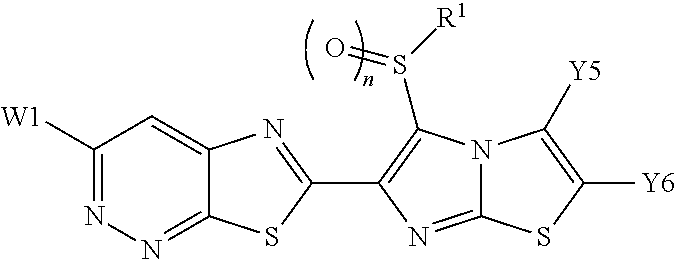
C12=NN=C([W1])C=C1N=C(C1=C(S([R1])=O)N3C(=N1)SC([Y6])=C3[Y5])S2
